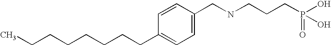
C(CCCCCCC1=CC=C(CNCCCP(=O)(O)O)C=C1)C
